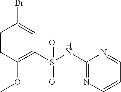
C1=CC(OC)=C(S(NC2=NC=CC=N2)(=O)=O)C=C1Br
